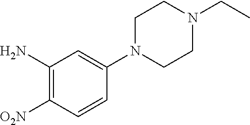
C1(N)=C([O2N])C=CC(N2CCN(CC)CC2)=C1
